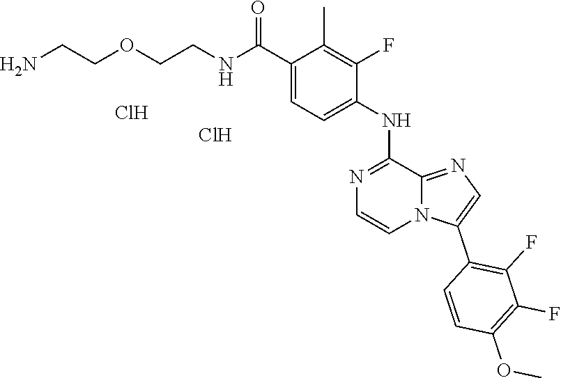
C1(C)=C(F)C(NC2=NC=CN3C2=NC=C3C2=C(F)C(F)=C(OC)C=C2)=CC=C1C(NCCOCCN)=O.Cl.Cl
